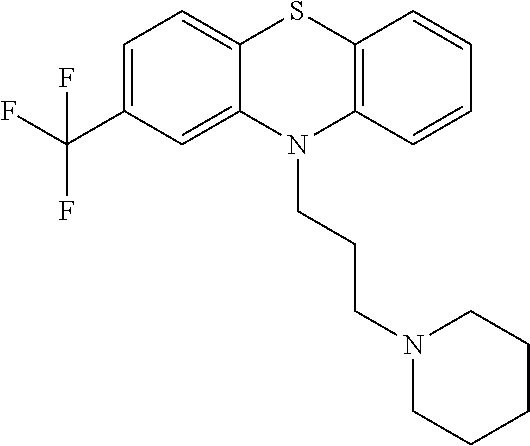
C1=C(C(F)(F)F)C=C2C(=C1)SC1=C(N2CCCN2CCCCC2)C=CC=C1
